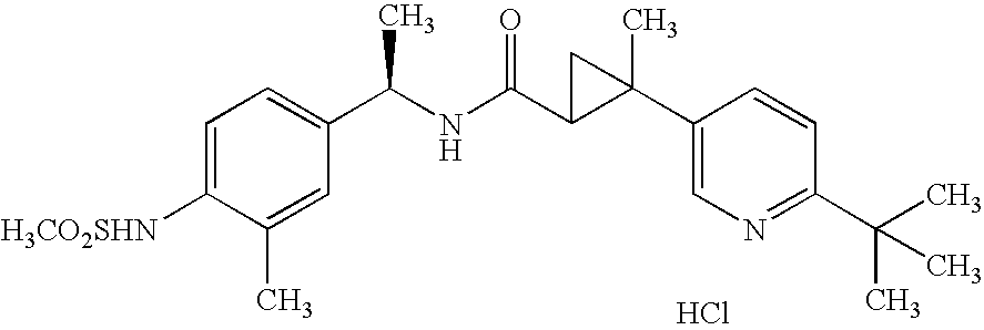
[H3CO2SHN]C1=CC=C(C(NC(=O)C2C(C3=CN=C(C(C)(C)C)C=C3)(C)C2)C)C=C1C.Cl
